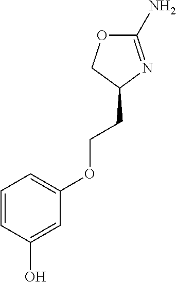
C1(N)=NC(CCOC2=CC=CC(O)=C2)CO1
